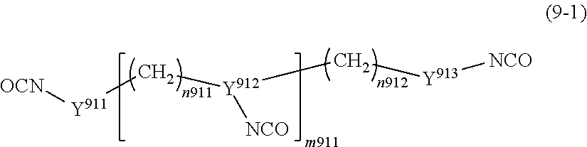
[OCN][Y911]C[Y912]([NCO])C[Y913][NCO]
